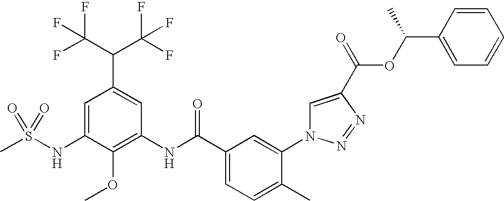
CS(NC1=CC(C(C(F)(F)F)C(F)(F)F)=CC(NC(C2=CC=C(C)C(N3C=C(C(=O)OC(C4=CC=CC=C4)C)N=N3)=C2)=O)=C1OC)(=O)=O
